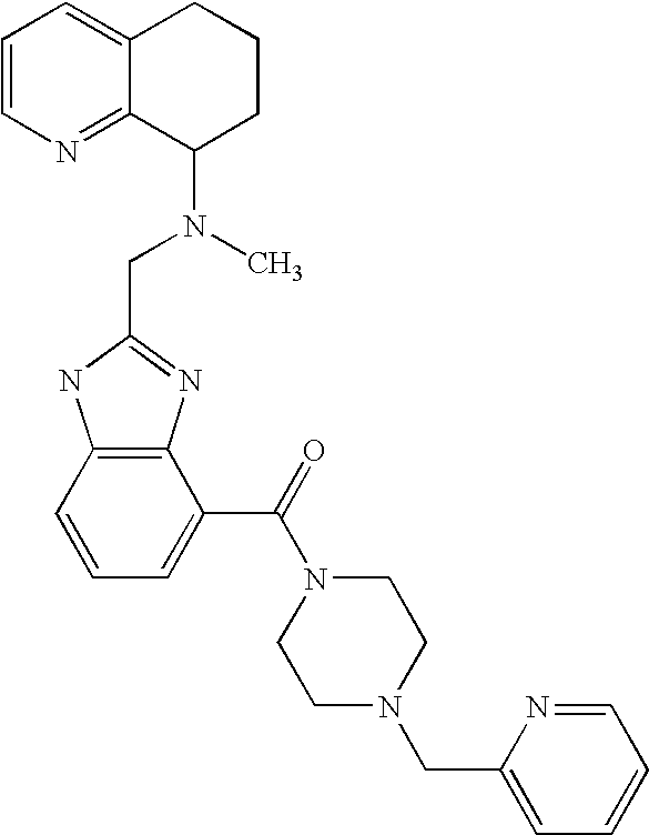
C1=CN=C2C(=C1)CCCC2N(C)CC1=NC2=C(N1)C=CC=C2C(N1CCN(CC2=CC=CC=N2)CC1)=O
